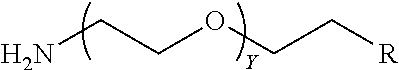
NCCOCC[R]
